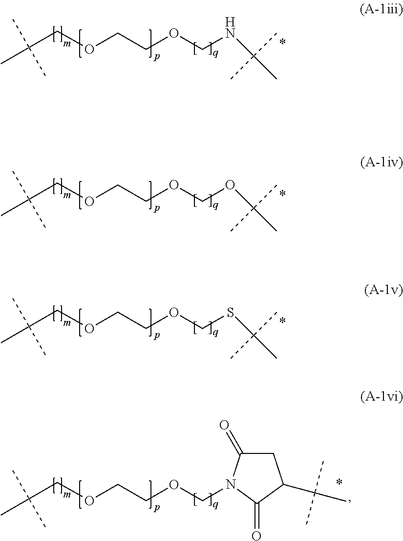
CC(COCCOCNC(C)(C)C)(C)C.CC(COCCOCOC(C)(C)C)(C)C.CC(COCCOCSC(C)(C)C)(C)C.CC(COCCOCN1C(=O)CC(C(C)(C)C)C1=O)(C)C
